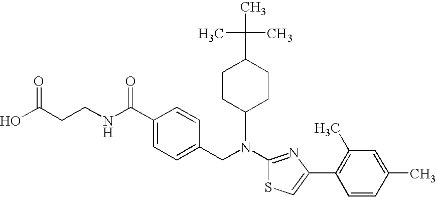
N(C1=NC(C2=C(C)C=C(C)C=C2)=CS1)(CC1=CC=C(C(NCCC(O)=O)=O)C=C1)C1CCC(C(C)(C)C)CC1
